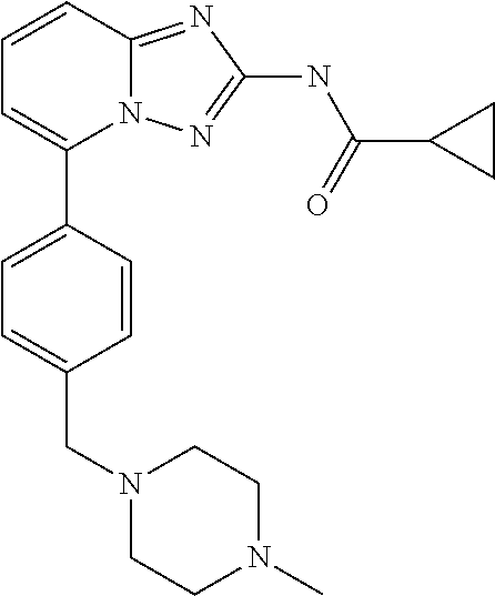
C1=CC2=NC(NC(=O)C3CC3)=NN2C(C2=CC=C(CN3CCN(C)CC3)C=C2)=C1
